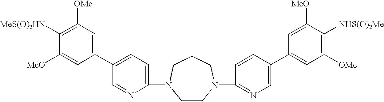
C1(N2CCN(C3=NC=C(C4=CC([OMe])=C([NHS(O)2Me])C([MeO])=C4)C=C3)CCC2)=CC=C(C2=CC([OMe])=C([MeS(O)2HN])C([MeO])=C2)C=N1
